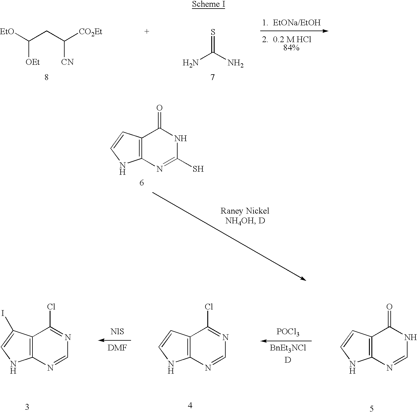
[EtO]C(CC([CO2Et])[CN])[OEt].NC(N)=S.C12=C(C=CN1)C(=O)NC(S)=N2.C12=C(C=CN1)C(=O)NC=N2.[POCl3].[D].C12=C(C=CN1)C(Cl)=NC=N2.[DMF].C12=C(C(I)=CN1)C(Cl)=NC=N2
